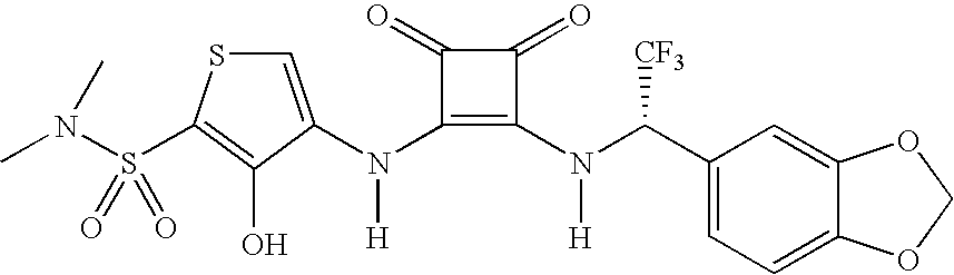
C1=C(N(C2=C(N(C(C3=CC=C4C(=C3)OCO4)[CF3])[H])C(=O)C2=O)[H])C(O)=C(S(N(C)C)(=O)=O)S1
